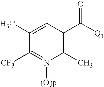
C1(C)=CC(C([Q1])=O)=C(C)N([(O)p])=C1[CF3]
